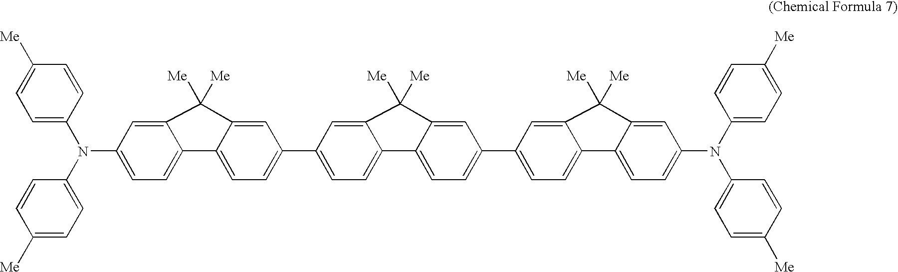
C1=C(N(C2=CC=C([Me])C=C2)C2=CC=C([Me])C=C2)C=C2C(=C1)C1=CC=C(C3=CC=C4C(=C3)C([Me])([Me])C3=CC(C5=CC=C6C(=C5)C([Me])([Me])C5=CC(N(C7=CC=C([Me])C=C7)C7=CC=C([Me])C=C7)=CC=C65)=CC=C43)C=C1C2([Me])[Me]
